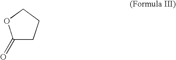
C1(=O)CCCO1
